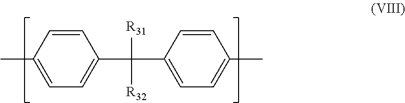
CC1=CC=C(C([R31])([R32])C2=CC=C(C)C=C2)C=C1
